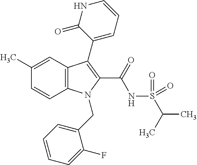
C1(C)=CC2=C(C=C1)N(CC1=CC=CC=C1F)C(C(NS(C(C)C)(=O)=O)=O)=C2C1=CC=CNC1=O
